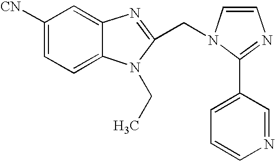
C1([CN])=CC=C2C(=C1)N=C(CN1C=CN=C1C1=CC=CN=C1)N2CC
